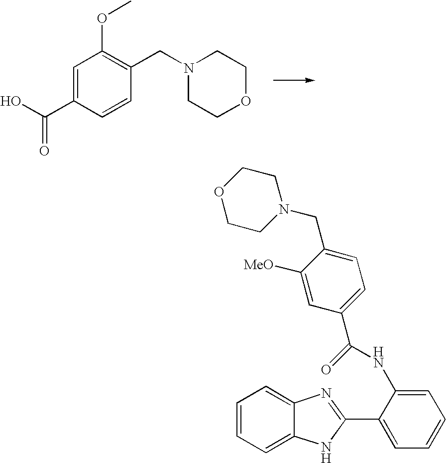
OC(C1=CC(OC)=C(CN2CCOCC2)C=C1)=O.C1=CC=C2C(=C1)N=C(C1=CC=CC=C1NC(C1=CC=C(CN3CCOCC3)C([MeO])=C1)=O)N2
